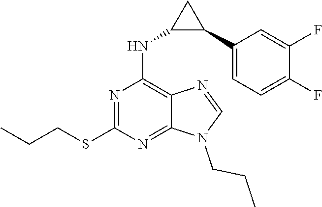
N1=C(SCCC)N=C2C(=C1NC1C(C3=CC=C(F)C(F)=C3)C1)N=CN2CCC
